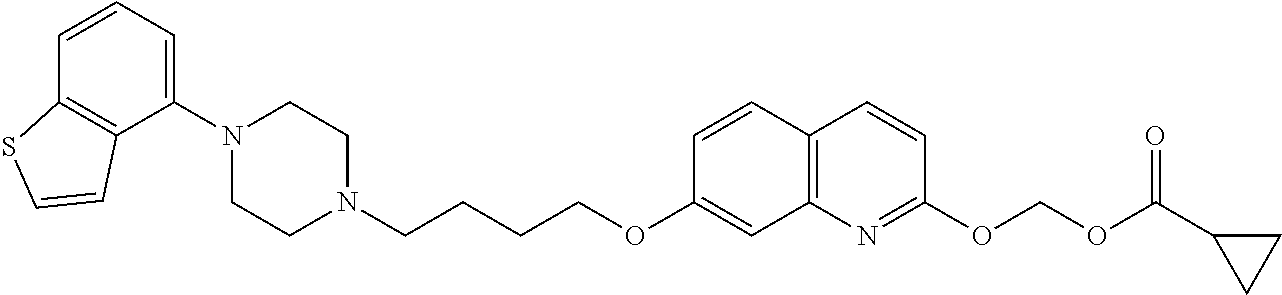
C1(N2CCN(CCCCOC3=CC4=C(C=C3)C=CC(OCOC(C3CC3)=O)=N4)CC2)=CC=CC2=C1C=CS2
